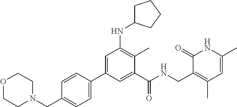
C1C(NC2=C(C)C(C(NCC3=C(C)C=C(C)NC3=O)=O)=CC(C3=CC=C(CN4CCOCC4)C=C3)=C2)CCC1
